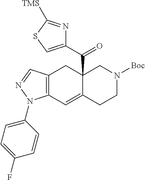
C12(C(C3=CSC([TMS])=N3)=O)C(=CC3=C(C1)C=NN3C1=CC=C(F)C=C1)CCN([Boc])C2
